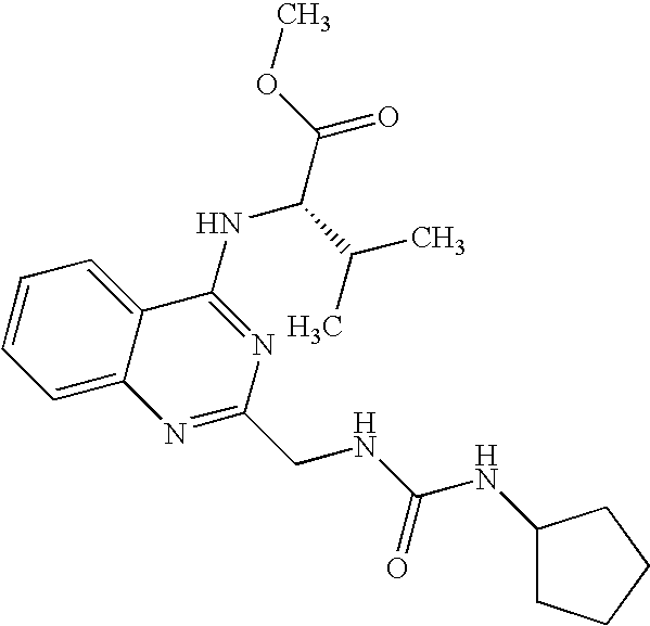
C12=CC=CC=C1C(NC(C(=O)OC)C(C)C)=NC(CNC(=O)NC1CCCC1)=N2
